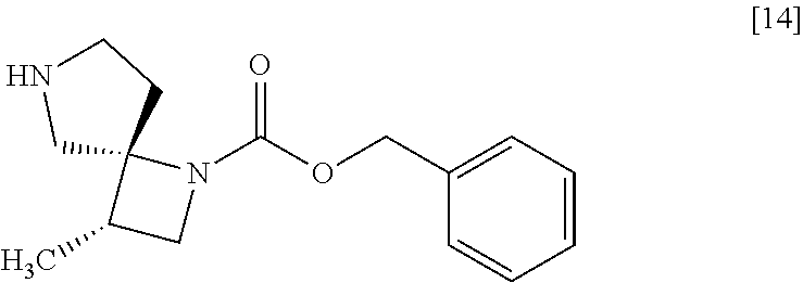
CC1CN(C(OCC2=CC=CC=C2)=O)C12CCNC2
